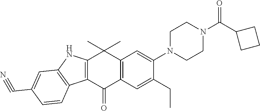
C12=C(C(=O)C3=C(C1(C)C)C=C(N1CCN(C(C4CCC4)=O)CC1)C(CC)=C3)C1=C(N2)C=C(C#N)C=C1
